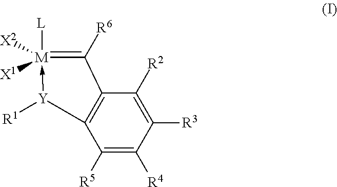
[L][M]1([X2])([X1])-[Y]([R1])C2=C(C=1[R6])C([R2])=C([R3])C([R4])=C2[R5]
